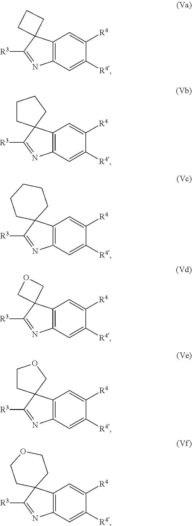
C12=C(C=C([R4])C([R4])=C1)N=C([R3])C21CCC1.C12=C(C=C([R4])C([R4])=C1)N=C([R3])C21CCCC1.C12=C(C=C([R4])C([R4])=C1)N=C([R3])C21CCCCC1.C12=C(C=C([R4])C([R4])=C1)N=C([R3])C21COC1.C12=C(C=C([R4])C([R4])=C1)N=C([R3])C21COCC1.C12=C(C=C([R4])C([R4])=C1)N=C([R3])C21CCOCC1
